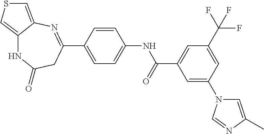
C1=C(C2=NC3=CSC=C3NC(=O)C2)C=CC(NC(C2=CC(C(F)(F)F)=CC(N3C=C(C)N=C3)=C2)=O)=C1
